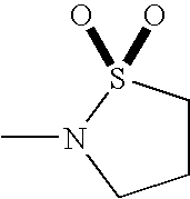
C1CS(O)(O)N(C)C1
